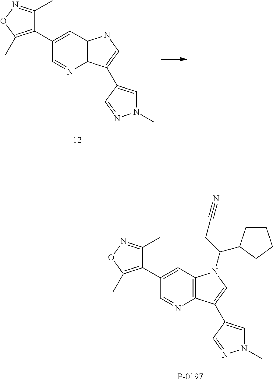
C1(C2=C(C)ON=C2C)=CC2=C(N=C1)C(C1=CN(C)N=C1)=CN2.C1(C2=C(C)ON=C2C)=CC2=C(N=C1)C(C1=CN(C)N=C1)=CN2C(CC#N)C1CCCC1
